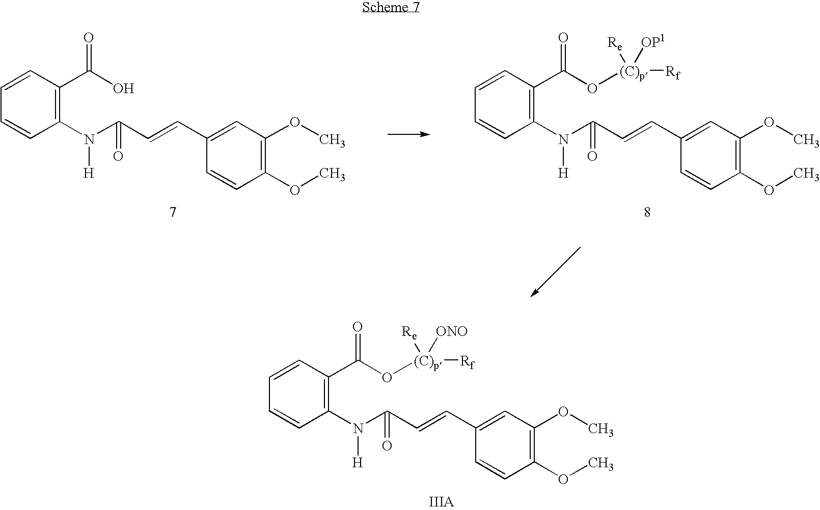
C1(N(C(C=CC2=CC(OC)=C(OC)C=C2)=O)[H])=C(C(O)=O)C=CC=C1.C1(N(C(C=CC2=CC(OC)=C(OC)C=C2)=O)[H])=C(C(O[(C)p]([Rf])([Re])[OP1])=O)C=CC=C1.C1(N(C(C=CC2=CC(OC)=C(OC)C=C2)=O)[H])=C(C(O[(C)p]([Rf])([Re])[ONO])=O)C=CC=C1
